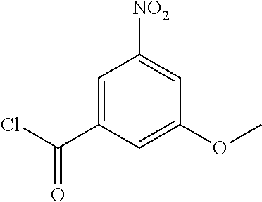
C1=C(C(=O)Cl)C=C(OC)C=C1[NO2]
